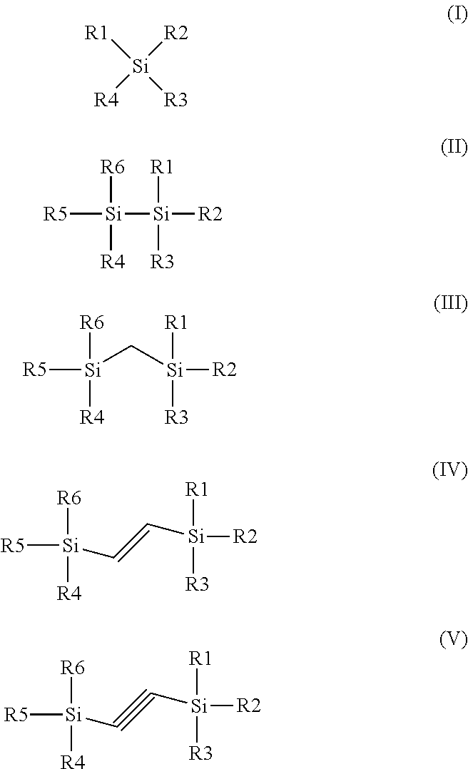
[R1][Si]([R4])([R2])[R3].[R5][Si]([Si]([R2])([R1])[R3])([R6])[R4].[R5][Si]([R6])([R4])C[Si]([R2])([R1])[R3].[R5][Si]([R6])([R4])C=C[Si]([R2])([R1])[R3].[R5][Si]([R6])([R4])C#C[Si]([R2])([R1])[R3]
